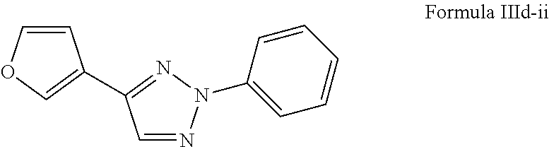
C1=NN(C2=CC=CC=C2)N=C1C1=COC=C1
